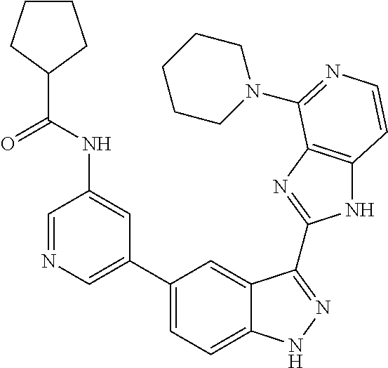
C1(C2=CN=CC(NC(C3CCCC3)=O)=C2)=CC=C2C(=C1)C(C1=NC3=C(N1)C=CN=C3N1CCCCC1)=NN2
